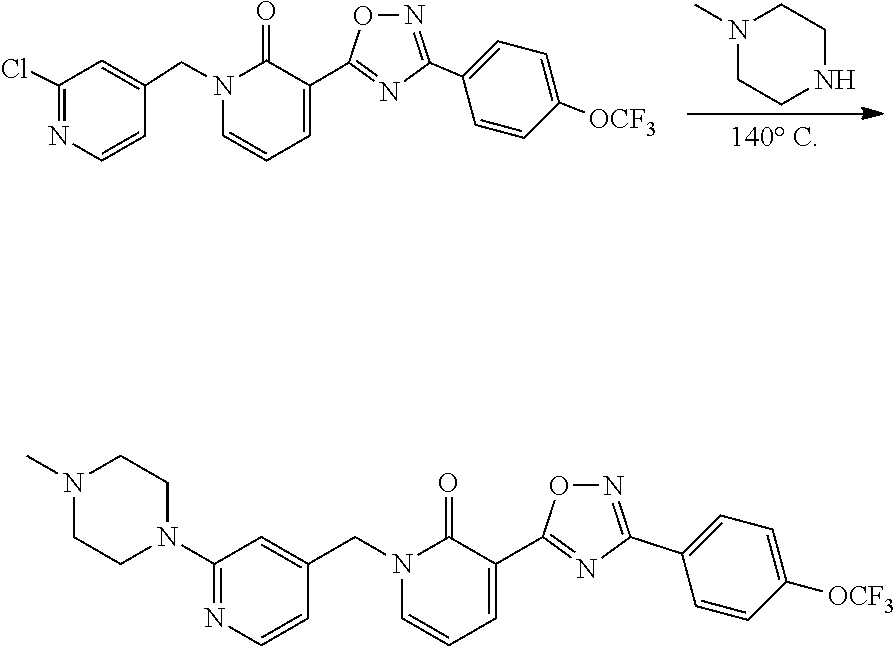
N1(C)CCNCC1.N1(CC2=CC(Cl)=NC=C2)C=CC=C(C2=NC(C3=CC=C([OCF3])C=C3)=NO2)C1=O.N1(CC2=CC(N3CCN(C)CC3)=NC=C2)C=CC=C(C2=NC(C3=CC=C([OCF3])C=C3)=NO2)C1=O
